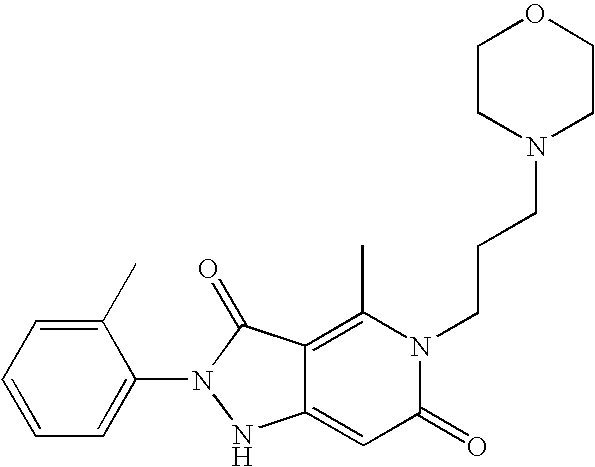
C12=CC(=O)N(CCCN3CCOCC3)C(C)=C1C(=O)N(C1=CC=CC=C1C)N2
